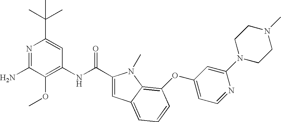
N1=C(N)C(OC)=C(NC(=O)C2=CC3=CC=CC(OC4=CC=NC(N5CCN(C)CC5)=C4)=C3N2C)C=C1C(C)(C)C
